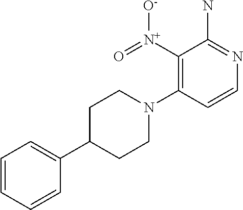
C1=CC=CC(C2CCN(C3=C([N+](=O)[O-])C(N)=NC=C3)CC2)=C1
